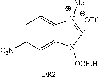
C1=C([O2N])C=C2C(=C1)N([Me])=NN2[OCF2H].[OTf].[DR2]
